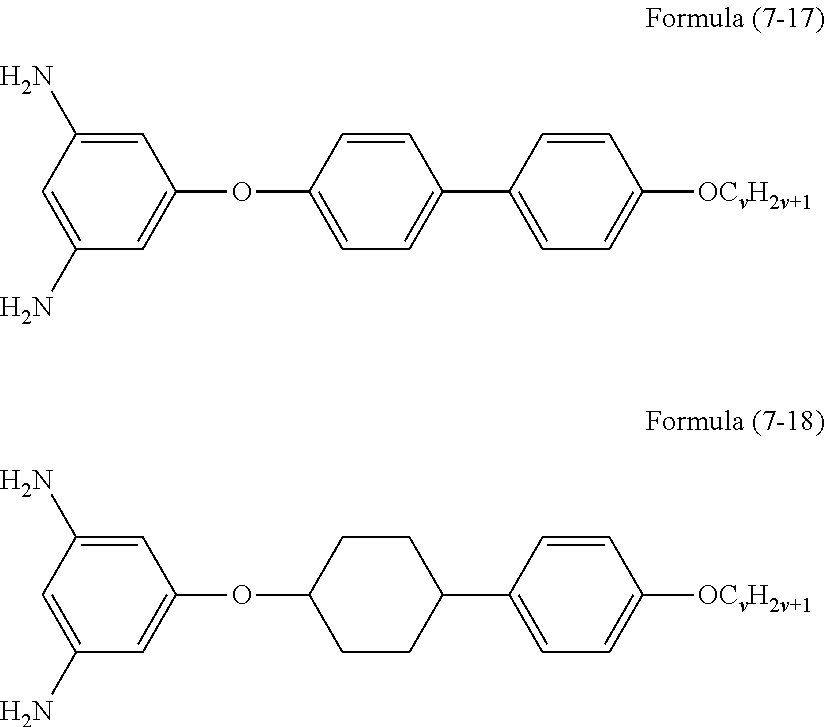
C1=C(N)C=C(OC2=CC=C(C3=CC=C([OCvH2v+1])C=C3)C=C2)C=C1N.C1=C(N)C=C(OC2CCC(C3=CC=C([OCvH2v+1])C=C3)CC2)C=C1N
